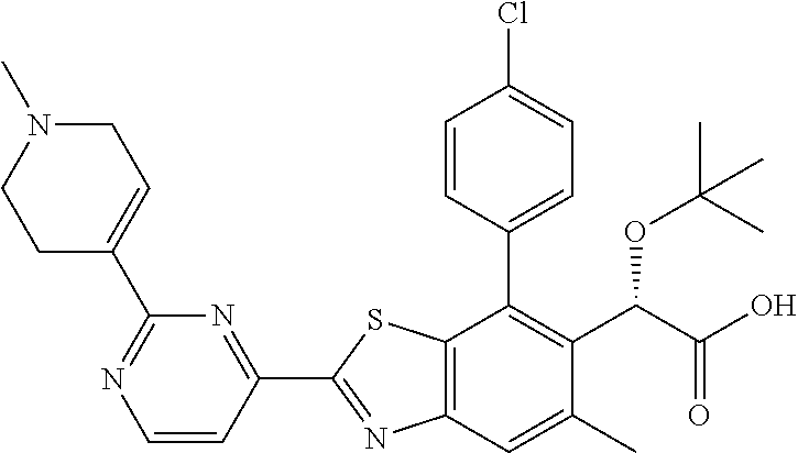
C1(C2=NC3=C(S2)C(C2=CC=C(Cl)C=C2)=C(C(OC(C)(C)C)C(=O)O)C(C)=C3)=NC(C2=CCN(C)CC2)=NC=C1
